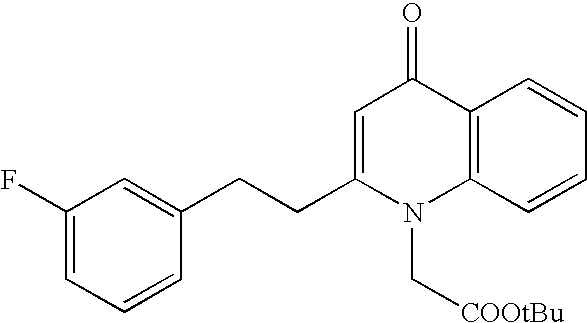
C1(F)=CC=CC(CCC2=CC(=O)C3=C(N2C[COOtBu])C=CC=C3)=C1
